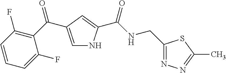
C1=C(C(=O)C2=C(F)C=CC=C2F)C=C(C(NCC2=NN=C(C)S2)=O)N1
